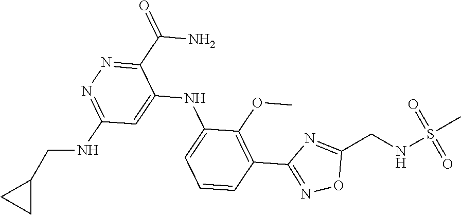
C1=CC=C(NC2=CC(NCC3CC3)=NN=C2C(N)=O)C(OC)=C1C1=NOC(CNS(C)(=O)=O)=N1
